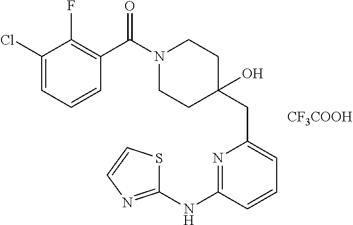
C1(Cl)=CC=CC(C(N2CCC(CC3=CC=CC(NC4=NC=CS4)=N3)(O)CC2)=O)=C1F.[CF3COOH]
